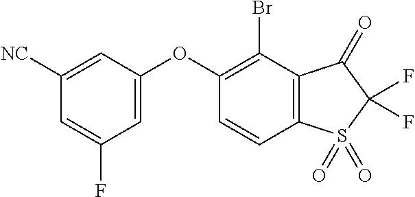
C1([NC])=CC(OC2=C(Br)C3=C(C=C2)S(=O)(=O)C(F)(F)C3=O)=CC(F)=C1
